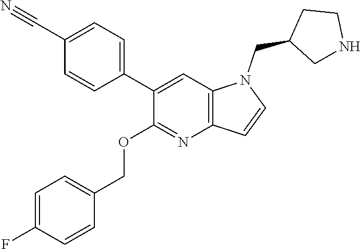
C1(C2=CC=C(C#N)C=C2)=CC2=C(N=C1OCC1=CC=C(F)C=C1)C=CN2CC1CNCC1
